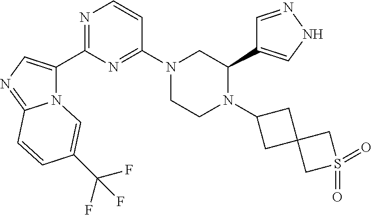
N12C(C3=NC=CC(N4CCN(C5CC6(C5)CS(=O)(=O)C6)C(C5=CNN=C5)C4)=N3)=CN=C1C=CC(C(F)(F)F)=C2
